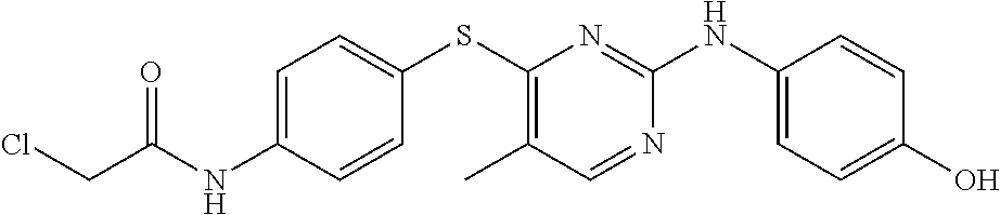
C1=C(NC(CCl)=O)C=CC(SC2=C(C)C=NC(NC3=CC=C(O)C=C3)=N2)=C1
